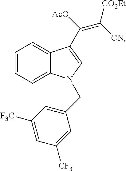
C1=CC=C2C(=C1)C(C(=C([CO2Et])[CN])[AcO])=CN2CC1=CC([F3C])=CC([CF3])=C1
